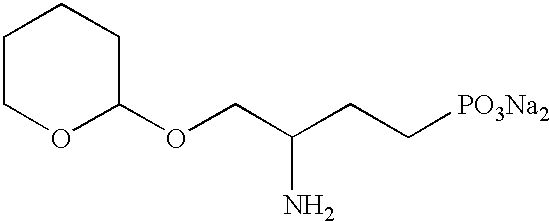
C(C(CC[PO3Na2])N)OC1CCCCO1
